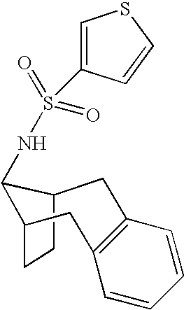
C12CCC(CC3=C(C=CC=C3)C1)C2NS(=O)(=O)C1=CSC=C1
